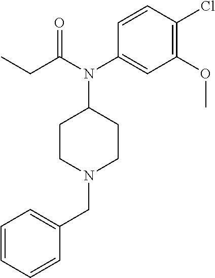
C1=CC(N(C2CCN(CC3=CC=CC=C3)CC2)C(CC)=O)=CC(OC)=C1Cl
